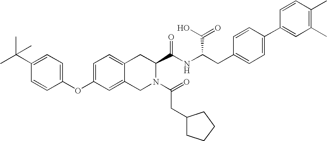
C12=CC=C(OC3=CC=C(C(C)(C)C)C=C3)C=C1CN(C(=O)CC1CCCC1)C(C(NC(C(=O)O)CC1=CC=C(C3=CC(C)=C(C)C=C3)C=C1)=O)C2
